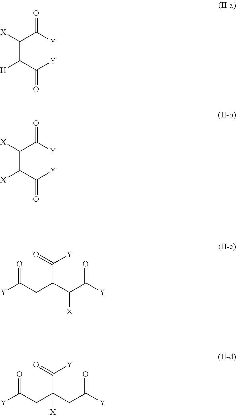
C(C(C([Y])=O)[H])(C([Y])=O)[X].C(C(C([Y])=O)[X])(C([Y])=O)[X].[Y]C(CC(C(C([Y])=O)[X])C(=O)[Y])=O.[Y]C(CC(CC([Y])=O)(C(=O)[Y])[X])=O
